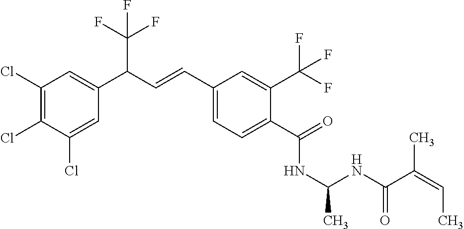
C1(Cl)=C(Cl)C(Cl)=CC(C(C=CC2=CC=C(C(=O)NC(NC(C(=CC)C)=O)C)C(C(F)(F)F)=C2)C(F)(F)F)=C1
